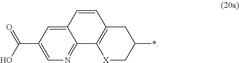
C1=CC2=CC(C(O)=O)=CN=C2C2=C1CC(*)C[X]2
